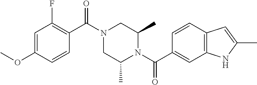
C1=C(OC)C=CC(C(N2CC(C)N(C(C3=CC4=C(C=C3)C=C(C)N4)=O)C(C)C2)=O)=C1F
